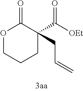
O1CCCC(C([OEt])=O)(CC=C)C1=O
